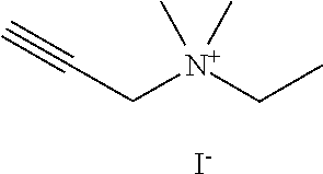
CC[N+](C)(C)CC#C.[I-]
